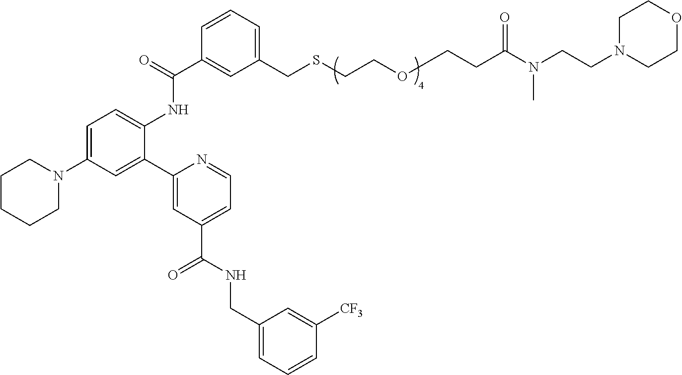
C1=C(N2CCCCC2)C=C(C2=CC(C(NCC3=CC=CC([CF3])=C3)=O)=CC=N2)C(NC(C2=CC(CSCCOCCC(N(CCN3CCOCC3)C)=O)=CC=C2)=O)=C1
